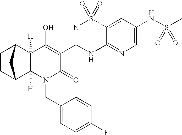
C12([H])C3CCC(C1([H])N(CC1=CC=C(F)C=C1)C(=O)C(C1=NS(=O)(=O)C4=CC(NS(C)(=O)=O)=CN=C4N1)=C2O)C3
